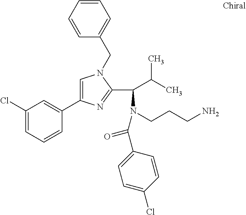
C1=C(C2=CC(Cl)=CC=C2)N=C(C(C(C)C)N(C(=O)C2=CC=C(Cl)C=C2)CCCN)N1CC1=CC=CC=C1
